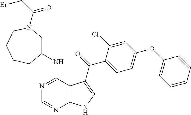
C1=CC=CC(OC2=CC=C(C(=O)C3=CNC4=C3C(NC3CN(C(CBr)=O)CCCC3)=NC=N4)C(Cl)=C2)=C1
